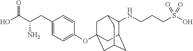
C12CC3CC(OC4=CC=C(CC(C(O)=O)N)C=C4)(CC(C3)C1NCCCS(O)(=O)=O)C2
